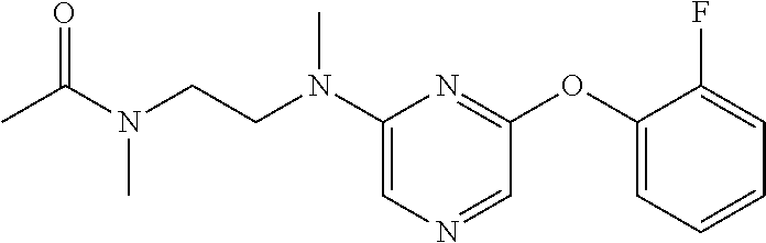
C1(N(CCN(C(C)=O)C)C)=CN=CC(OC2=CC=CC=C2F)=N1
